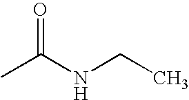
O=C(C)NCC
